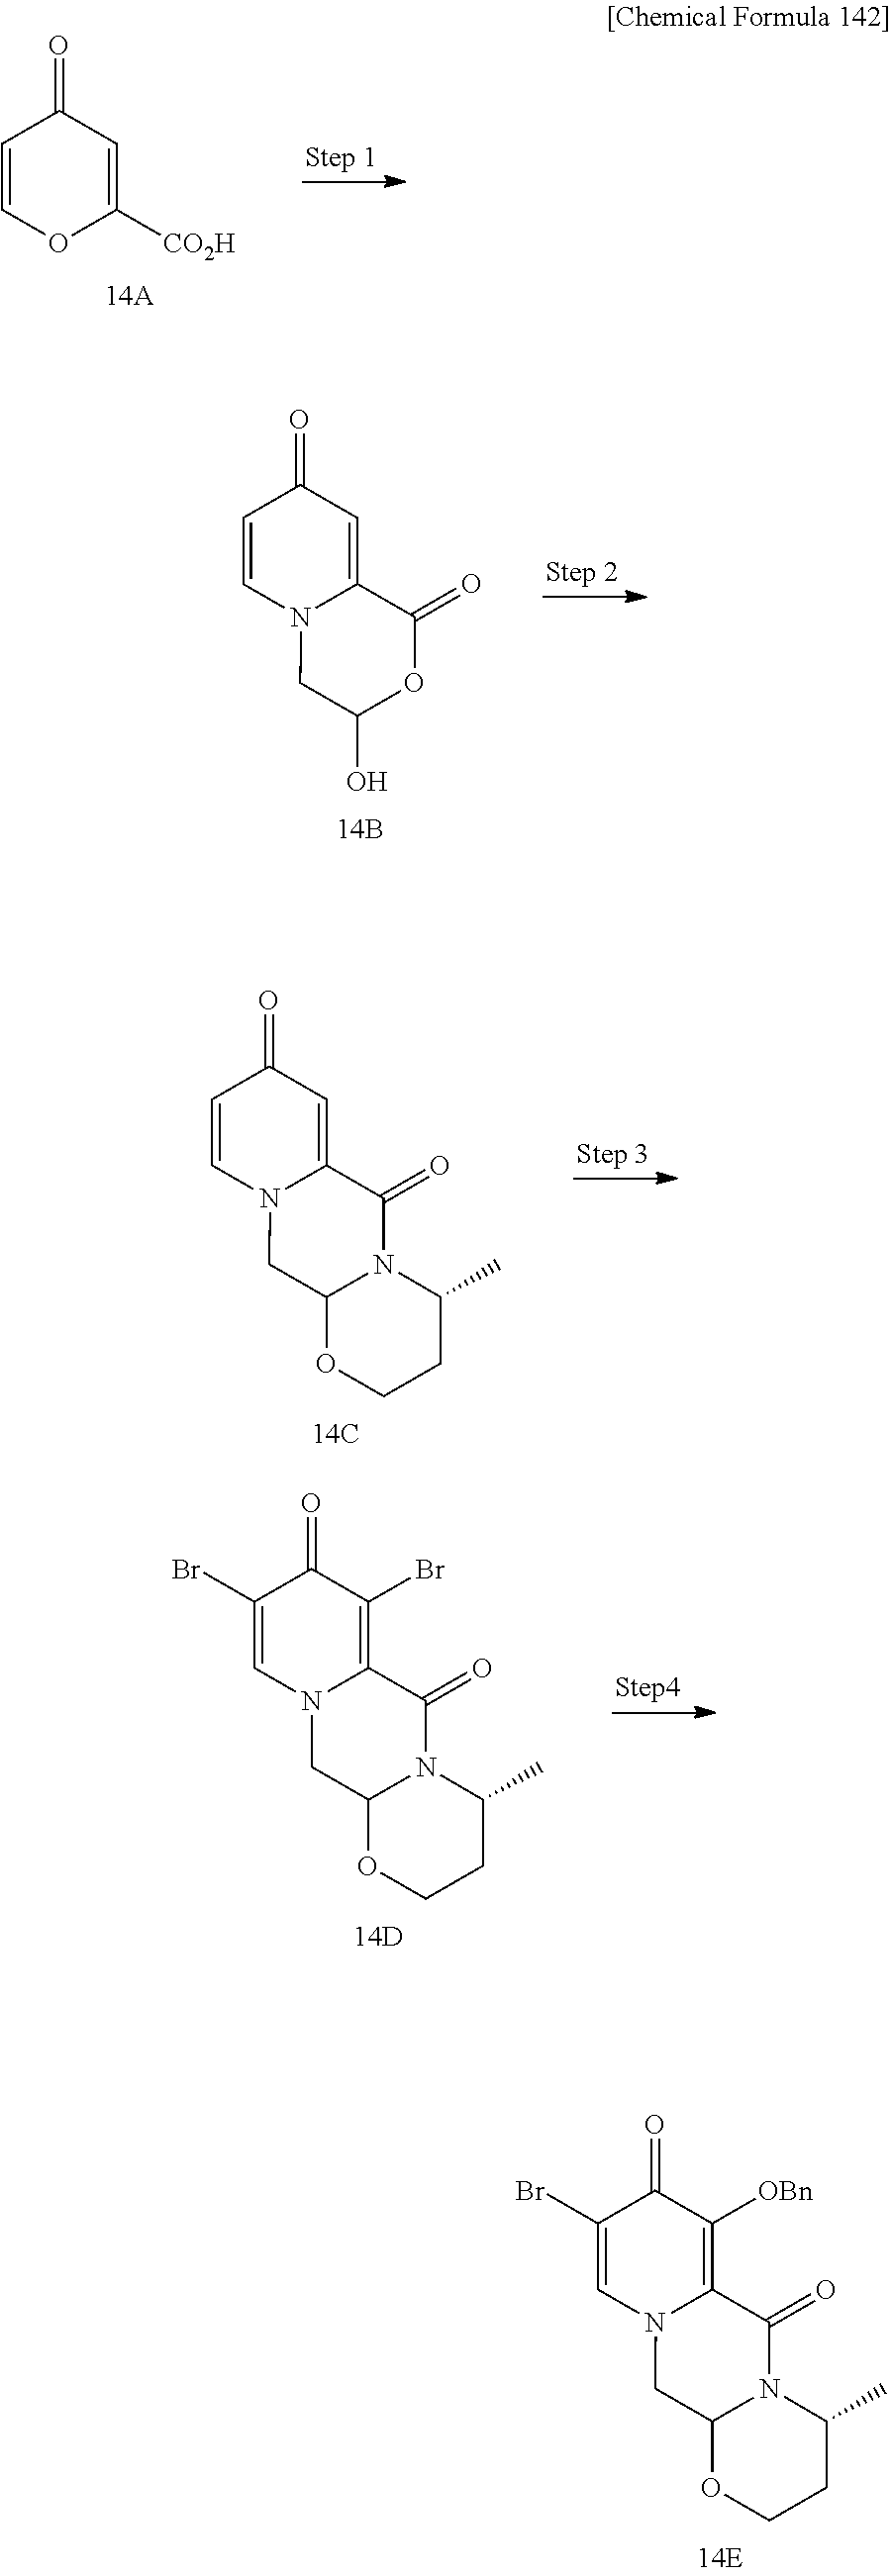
C1(Br)=CN2C(=C([OBn])C1=O)C(=O)N1C(C2)OCCC1C.C1=COC([CO2H])=CC1=O.C1=CN2C(=CC1=O)C(=O)OC(O)C2.C1=CN2C(=CC1=O)C(=O)N1C(C2)OCCC1C.C1(Br)=CN2C(=C(Br)C1=O)C(=O)N1C(C2)OCCC1C
